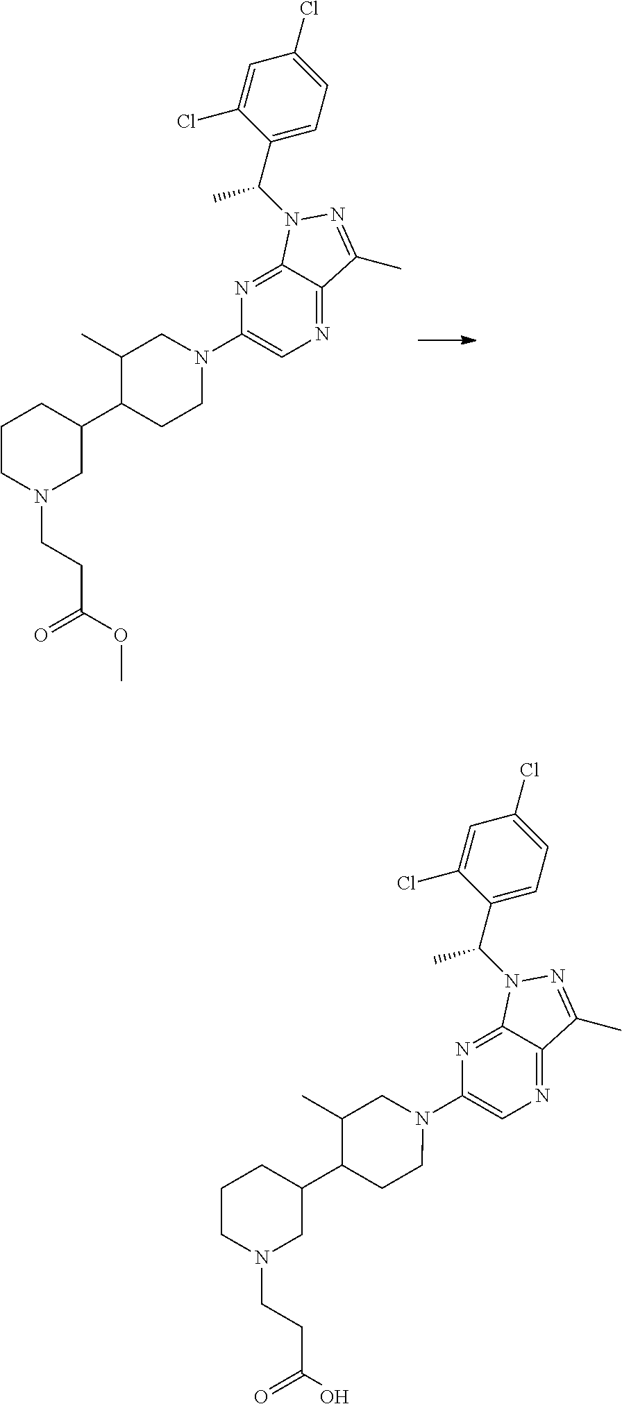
C1(N2CC(C)C(C3CCCN(CCC(OC)=O)C3)CC2)=CN=C2C(=N1)N(C(C1=CC=C(Cl)C=C1Cl)C)N=C2C.C1(N2CC(C)C(C3CCCN(CCC(O)=O)C3)CC2)=CN=C2C(=N1)N(C(C1=CC=C(Cl)C=C1Cl)C)N=C2C
